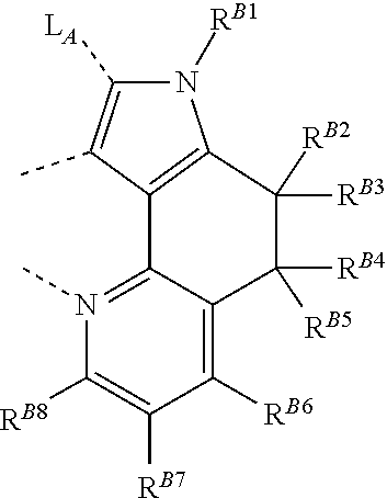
[RB2]C1([RB3])C2=C(C(C)=C([LA])N2[RB1])C2=N(C)C([RB8])=C([RB7])C([RB6])=C2C1([RB5])[RB4]
